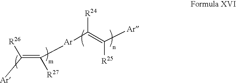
C(=C([R27])[Ar]C([R24])=C([Ar])[R25])([Ar])[R26]
